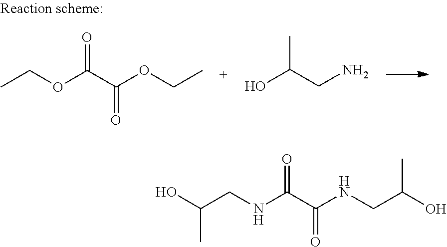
CCOC(C(OCC)=O)=O.OC(CN)C.OC(CNC(C(NCC(O)C)=O)=O)C
